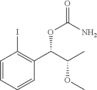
C1=CC=CC(C(C(OC)C)OC(=O)N)=C1I
